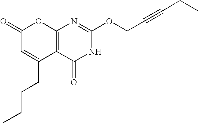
C12=C(C(=O)NC(OCC#CCC)=N1)C(CCCC)=CC(=O)O2
